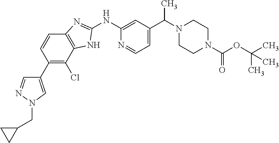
C1(C2=C(Cl)C3=C(C=C2)N=C(NC2=CC(C(C)N4CCN(C(=O)OC(C)(C)C)CC4)=CC=N2)N3)=CN(CC2CC2)N=C1
